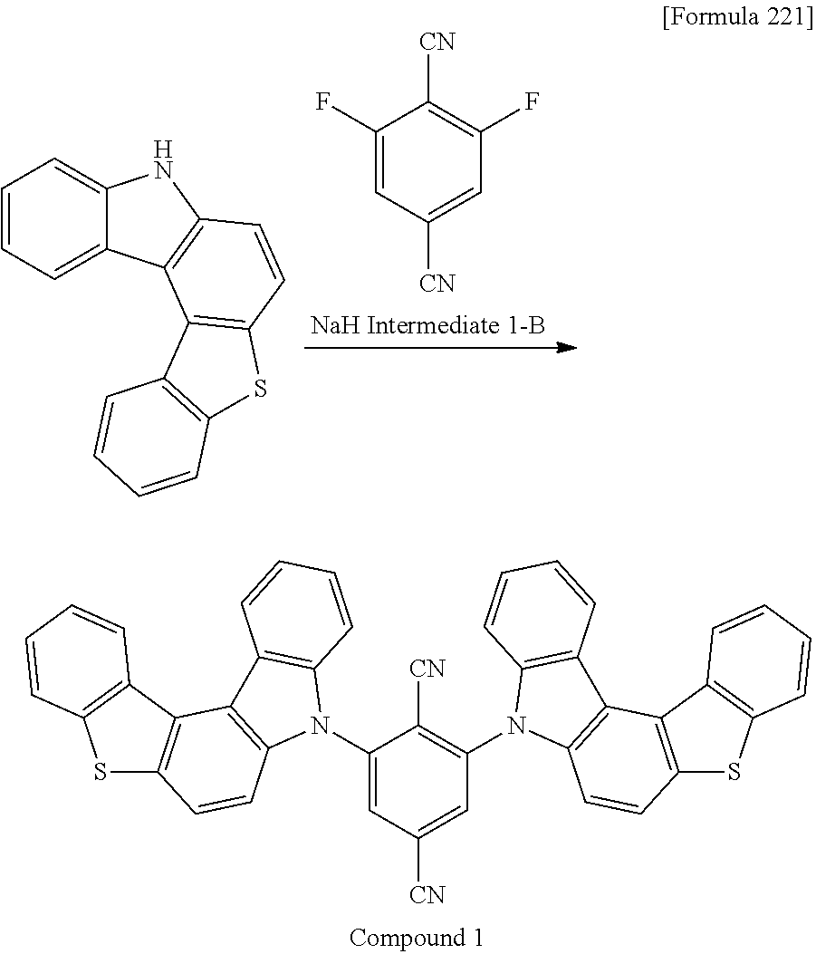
C1(F)=CC([CN])=CC(F)=C1[CN].C1=CC=C2C(=C1)NC1=C2C2=C(C=C1)SC1=C2C=CC=C1.C1(N2C3=C(C4=C2C=CC2=C4C4=C(S2)C=CC=C4)C=CC=C3)=CC([CN])=CC(N2C3=C(C4=C2C=CC=C4)C2=C(C=C3)SC3=C2C=CC=C3)=C1[CN]
